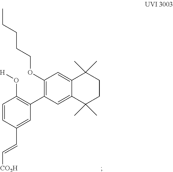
C1(C2=C(OCCCCC)C=C3C(=C2)C(C)(C)CCC3(C)C)=C(O[H])C=CC(C=C[CO2H])=C1
